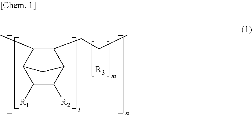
C1(CC(C)[R3])C(C)C2C([R1])C([R2])C1C2
